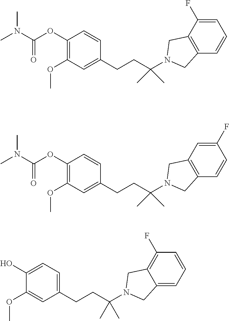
C1(CCC(N2CC3=CC=CC(F)=C3C2)(C)C)=CC=C(O)C(OC)=C1.C1(CCC(N2CC3=C(C2)C=C(F)C=C3)(C)C)=CC(OC)=C(OC(=O)N(C)C)C=C1.C1(CCC(N2CC3=C(C2)C(F)=CC=C3)(C)C)=CC(OC)=C(OC(=O)N(C)C)C=C1
